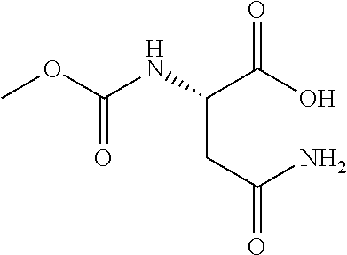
COC(NC(C(O)=O)CC(=O)N)=O
